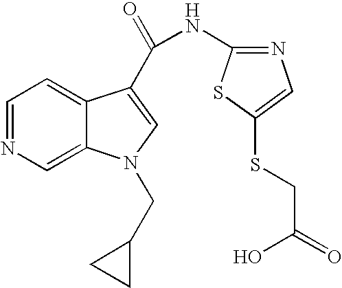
C1=NC=C2C(=C1)C(C(=O)NC1=NC=C(SCC(=O)O)S1)=CN2CC1CC1
